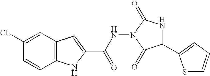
C12=C(C=C(Cl)C=C1)C=C(C(=O)NN1C(=O)NC(C3=CC=CS3)C1=O)N2
